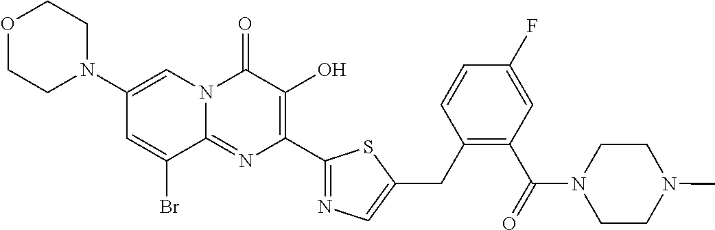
O1CCN(C2=CN3C(=NC(C4=NC=C(CC5=C(C(=O)N6CCN(C)CC6)C=C(F)C=C5)S4)=C(O)C3=O)C(Br)=C2)CC1
